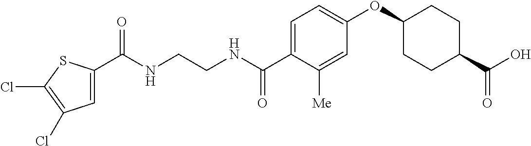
C1=C(C(NCCNC(C2=CC=C(OC3CCC(C(O)=O)CC3)C=C2[Me])=O)=O)SC(Cl)=C1Cl
